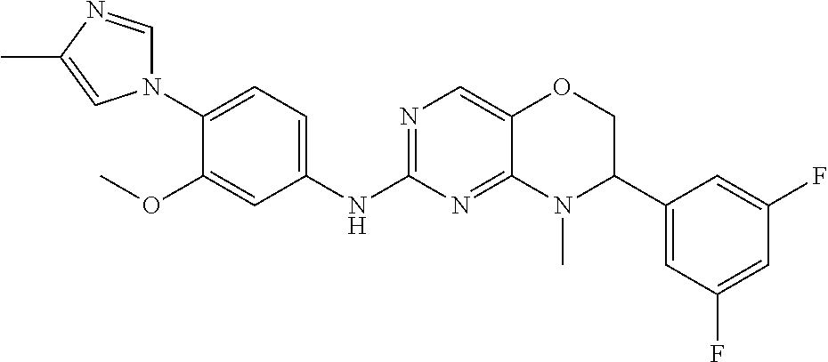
C1(N2C=NC(C)=C2)=CC=C(NC2=NC=C3C(=N2)N(C)C(C2=CC(F)=CC(F)=C2)CO3)C=C1OC
